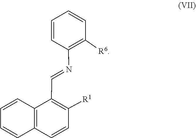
C1=CC=CC([R6])=C1N=CC1=C([R1])C=CC2=C1C=CC=C2
